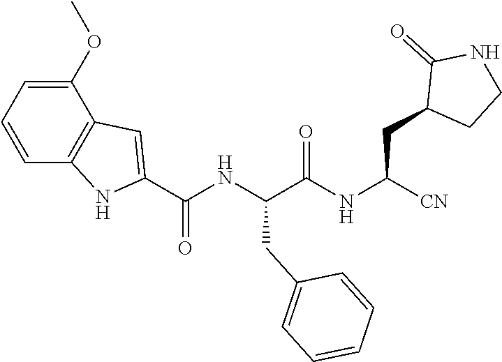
[CN]C(NC(C(NC(C1=CC2=C(N1)C=CC=C2OC)=O)CC1=CC=CC=C1)=O)CC1CCNC1=O
